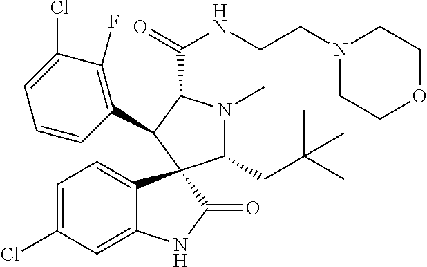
C1=C2C(=CC=C1Cl)C1(C(=O)N2)C(CC(C)(C)C)N(C)C(C(=O)NCCN2CCOCC2)C1C1=C(F)C(Cl)=CC=C1
